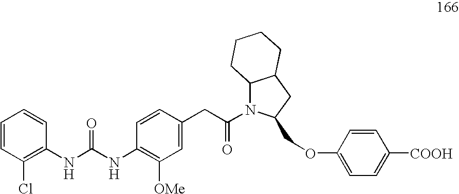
C1=CC(Cl)=C(NC(=O)NC2=C([OMe])C=C(CC(=O)N3C4C(CC3COC3=CC=C([COOH])C=C3)CCCC4)C=C2)C=C1
